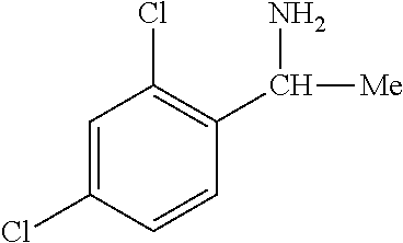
C1=C(Cl)C=CC(C(N)[Me])=C1Cl
